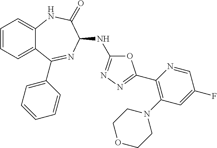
C1=CC=C2C(=C1)NC(=O)C(NC1=NN=C(C3=C(N4CCOCC4)C=C(F)C=N3)O1)N=C2C1=CC=CC=C1
